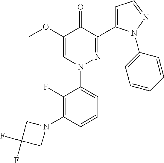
C1(F)=C(N2CC(F)(F)C2)C=CC=C1N1N=C(C2=CC=NN2C2=CC=CC=C2)C(=O)C(OC)=C1
